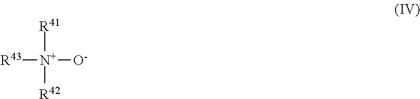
[R43][N+]([O-])([R41])[R42]
